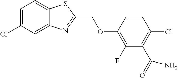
C1=C(Cl)C=C2C(=C1)SC(COC1=C(F)C(C(=O)N)=C(Cl)C=C1)=N2
